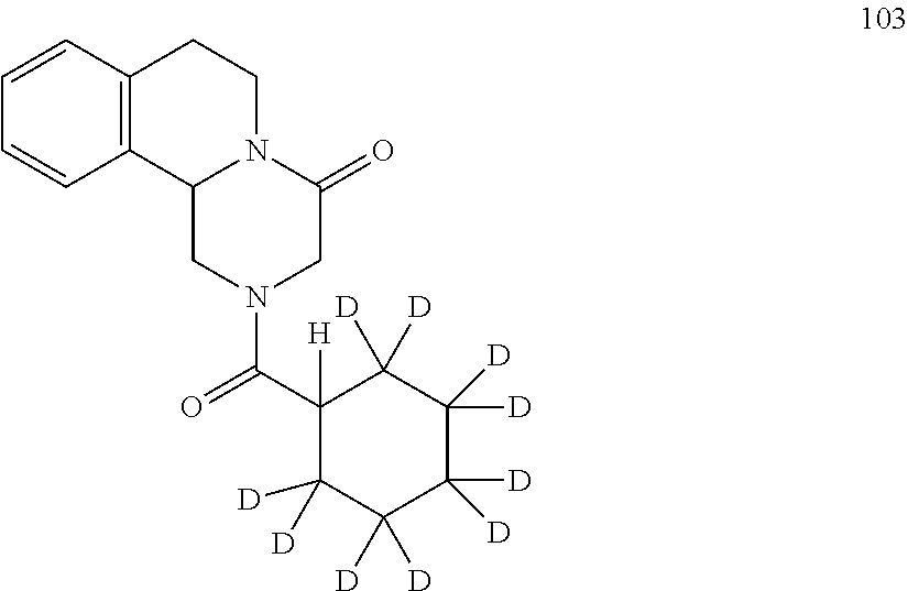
C12=C(C=CC=C1)CCN1C2CN(C(C2([H])C([D])([D])C([D])([D])C([D])([D])C([D])([D])C2([D])[D])=O)CC1=O
